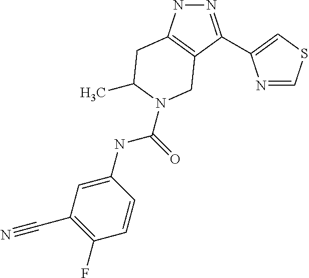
N1N=C(C2=CSC=N2)C2=C1CC(C)N(C(=O)NC1=CC(C#N)=C(F)C=C1)C2
